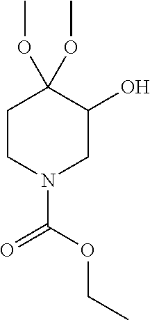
C1CN(C(OCC)=O)CC(O)C1(OC)OC
